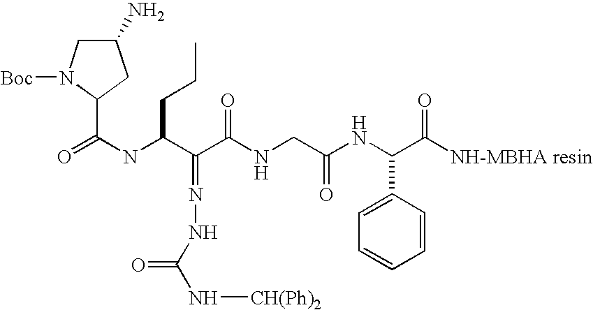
O=C(NC(C(C(NCC(NC(C([NH-MBHA resin])=O)C1=CC=CC=C1)=O)=O)=NNC(=O)N[CH(Ph)2])CCC)C1N([Boc])CC(N)C1
